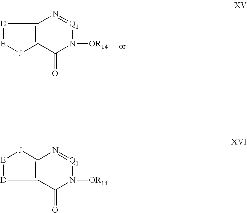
C1(=O)N([OR14])[Q1]=NC2=C1[J][E]=[D]2.C1(=O)N([OR14])[Q1]=NC2=C1[D]=[E][J]2
